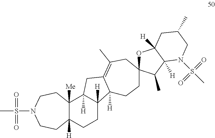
C12([Me])C([H])(CCC3([H])C1([H])CC1=C(C)CC4(CCC31[H])OC1([H])C([H])(C4C)N(S(C)(=O)=O)CC(C)C1)CCN(S(=O)(=O)C)CC2
